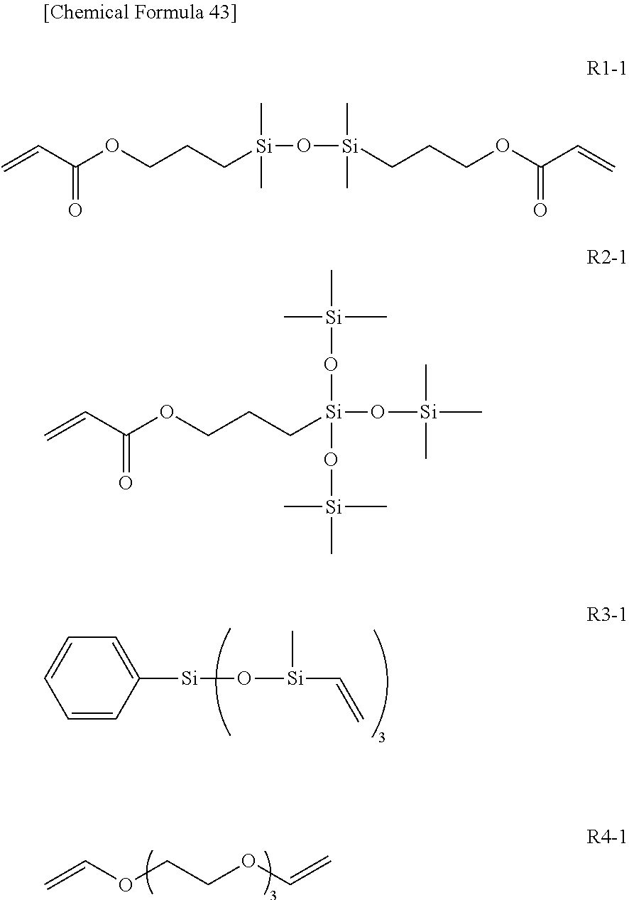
C1=CC([Si]O[Si](C=C)C)=CC=C1.C=COCCOC=C.C(=O)(C=C)OCCC[Si](O[Si](C)(C)CCCOC(=O)C=C)(C)C.C(=O)(C=C)OCCC[Si](O[Si](C)(C)C)(O[Si](C)(C)C)O[Si](C)(C)C
